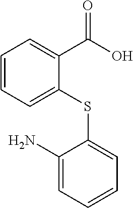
C1=CC=C(SC2=CC=CC=C2N)C(C(O)=O)=C1
